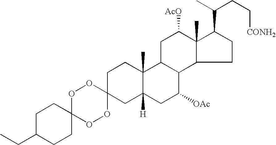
O1C2(OOC3(O1)CC1([H])C(C)(CC3)C3C(C([OAc])C1)C1C(C)(C([AcO])C3)C(C(C)CC[CONH2])CC1)CCC(CC)CC2
